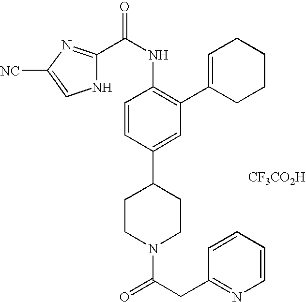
[CF3CO2H].C1CN(C(CC2=NC=CC=C2)=O)CCC1C1=CC(C2=CCCCC2)=C(NC(=O)C2=NC([NC])=CN2)C=C1
